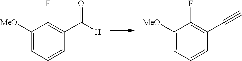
C1=CC(C([H])=O)=C(F)C([MeO])=C1.C1=CC(C#C)=C(F)C([MeO])=C1
